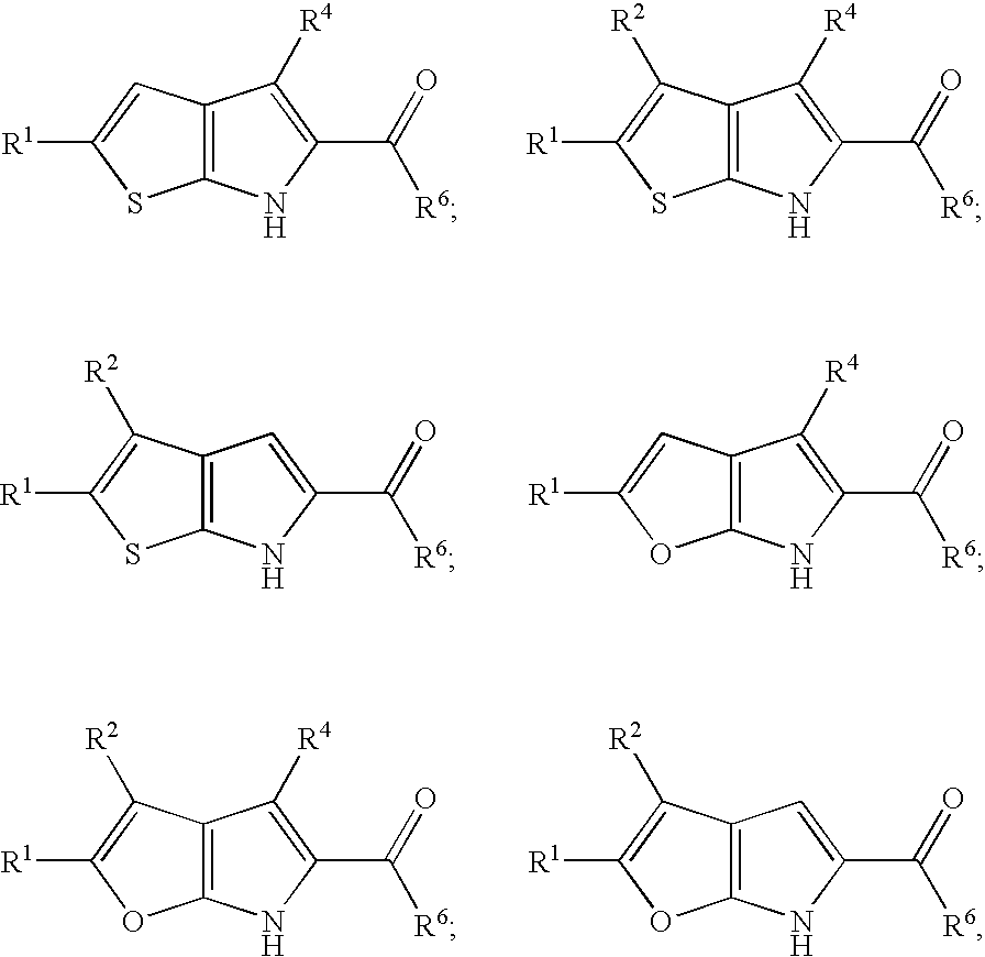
C12=C(C=C([R1])S1)C([R4])=C(C(=O)[R6])N2.C12=C(C([R2])=C([R1])S1)C([R4])=C(C(=O)[R6])N2.C12=C(C([R2])=C([R1])S1)C=C(C(=O)[R6])N2.C12=C(C=C([R1])O1)C([R4])=C(C(=O)[R6])N2.C12=C(C([R2])=C([R1])O1)C([R4])=C(C(=O)[R6])N2.C12=C(C([R2])=C([R1])O1)C=C(C(=O)[R6])N2
